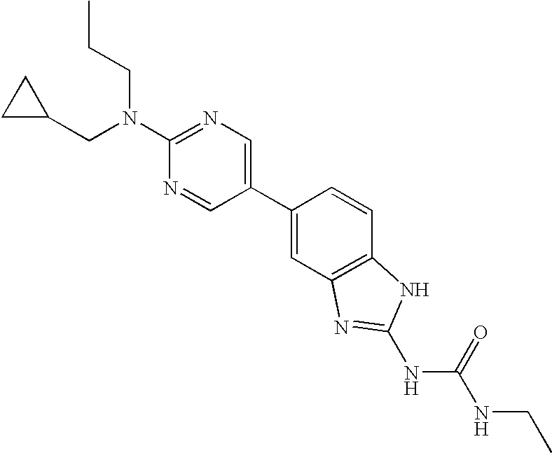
N1=C(N(CCC)CC2CC2)N=CC(C2=CC3=C(C=C2)NC(NC(=O)NCC)=N3)=C1
